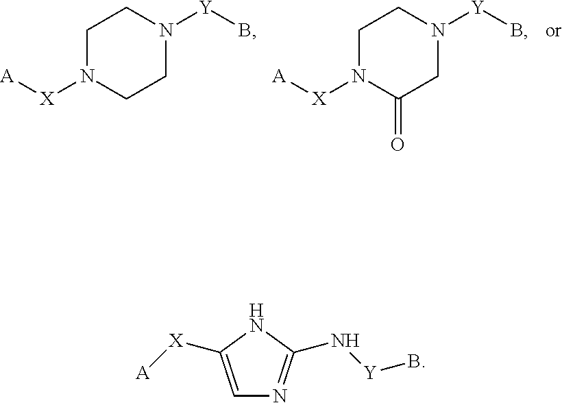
C1N([X][A])CCN([Y]B)C1.C1N([X][A])C(=O)CN([Y]B)C1.C1=C([X][A])NC(N[Y]B)=N1
